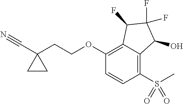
C1(OCCC2(C#N)CC2)=C2C(=C(S(C)(=O)=O)C=C1)C(O)C(F)(F)C2F
